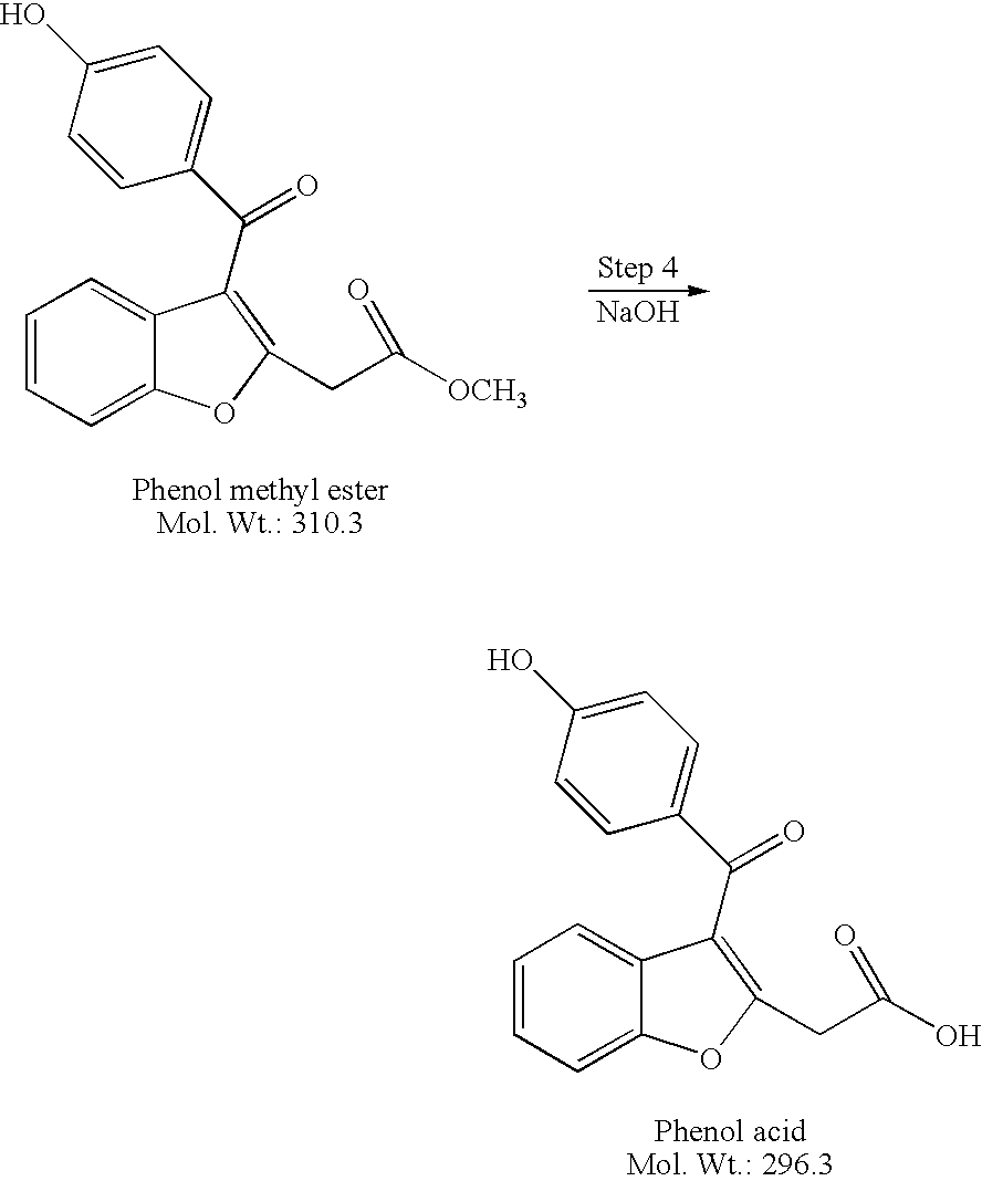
[NaOH].C1=CC=C2C(=C1)C(C(C1=CC=C(O)C=C1)=O)=C(CC([OCH3])=O)O2.C1=CC=C2C(=C1)C(C(C1=CC=C(O)C=C1)=O)=C(CC(O)=O)O2
